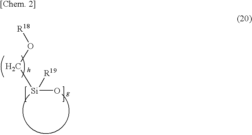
[Si](O)([R19])CO[R18]
